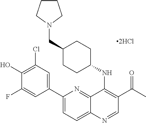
C12=NC(C3=CC(Cl)=C(O)C(F)=C3)=CC=C1N=CC(C(C)=O)=C2NC1CCC(CN2CCCC2)CC1
